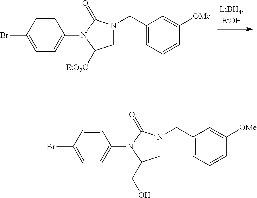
C1=CC(Br)=CC=C1N1C([EtO2C])CN(CC2=CC=CC([OMe])=C2)C1=O.C1=CC(Br)=CC=C1N1C(CO)CN(CC2=CC=CC([OMe])=C2)C1=O
